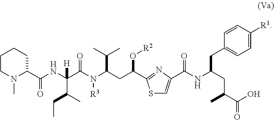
C1CN(C)C(C(NC(C(N(C(CC(C2=NC(C(NC(CC(C(O)=O)C)CC3=CC=C([R1])C=C3)=O)=CS2)O[R2])C(C)C)[R3])=O)([H])C(C)CC)=O)CC1
